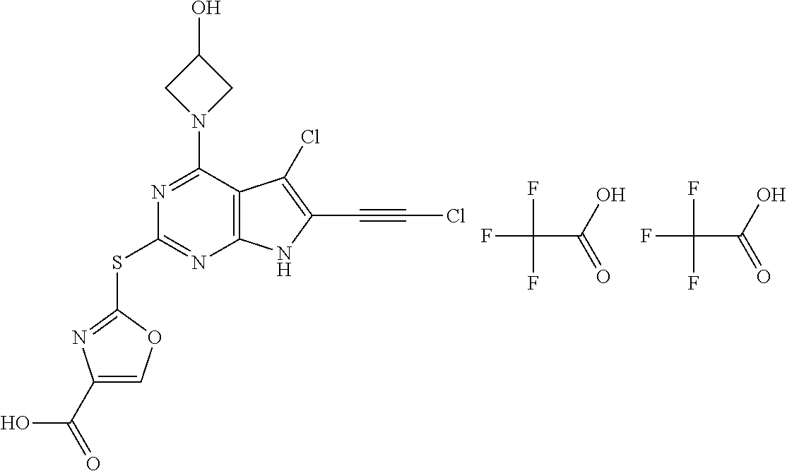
C12=C(C(N3CC(O)C3)=NC(SC3=NC(C(O)=O)=CO3)=N1)C(Cl)=C(C#CCl)N2.FC(C(=O)O)(F)F.FC(C(=O)O)(F)F
